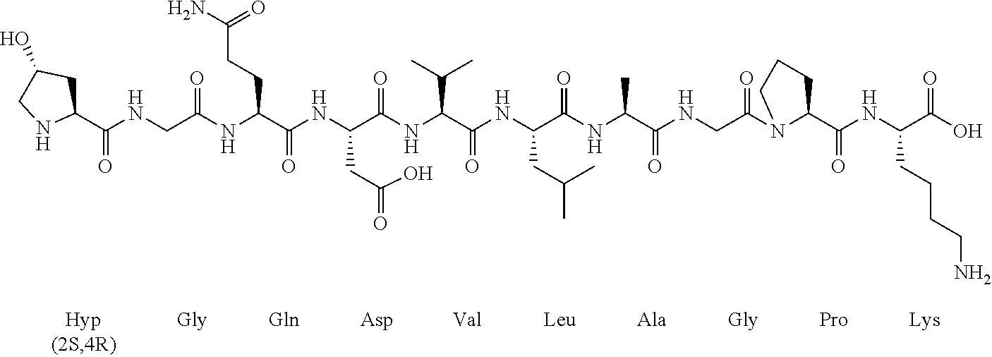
C1(C(NCC(NC(C(NC(C(NC(C(NC(C(NC(C(NCC(N2C(C(NC(C(O)=O)CCCCN)=O)CCC2)=O)=O)C)=O)CC(C)C)=O)C(C)C)=O)CC(O)=O)=O)CCC(N)=O)=O)=O)CC(O)CN1
